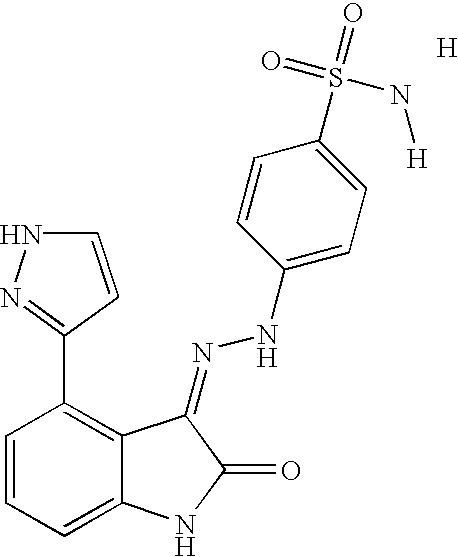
C1=CC=C2C(=C1C1=NNC=C1)C(=NNC1=CC=C(S(=O)(=O)N[H])C=C1)C(=O)N2.[H]
